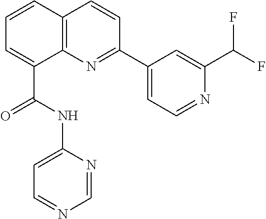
C1=CC2=C(C(C(NC3=CC=NC=N3)=O)=C1)N=C(C1=CC=NC(C(F)F)=C1)C=C2
